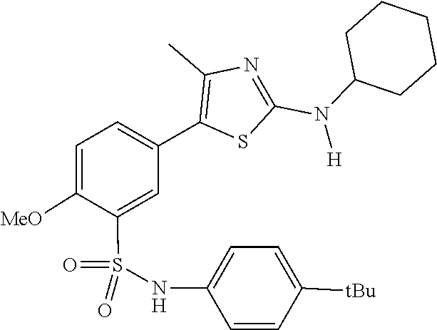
C1CC(N(C2=NC(C)=C(C3=CC=C([MeO])C(S(=O)(NC4=CC=C([tBu])C=C4)=O)=C3)S2)[H])CCC1
